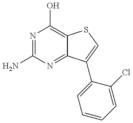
N1=C(N)N=C2C(=C1O)SC=C2C1=CC=CC=C1Cl
